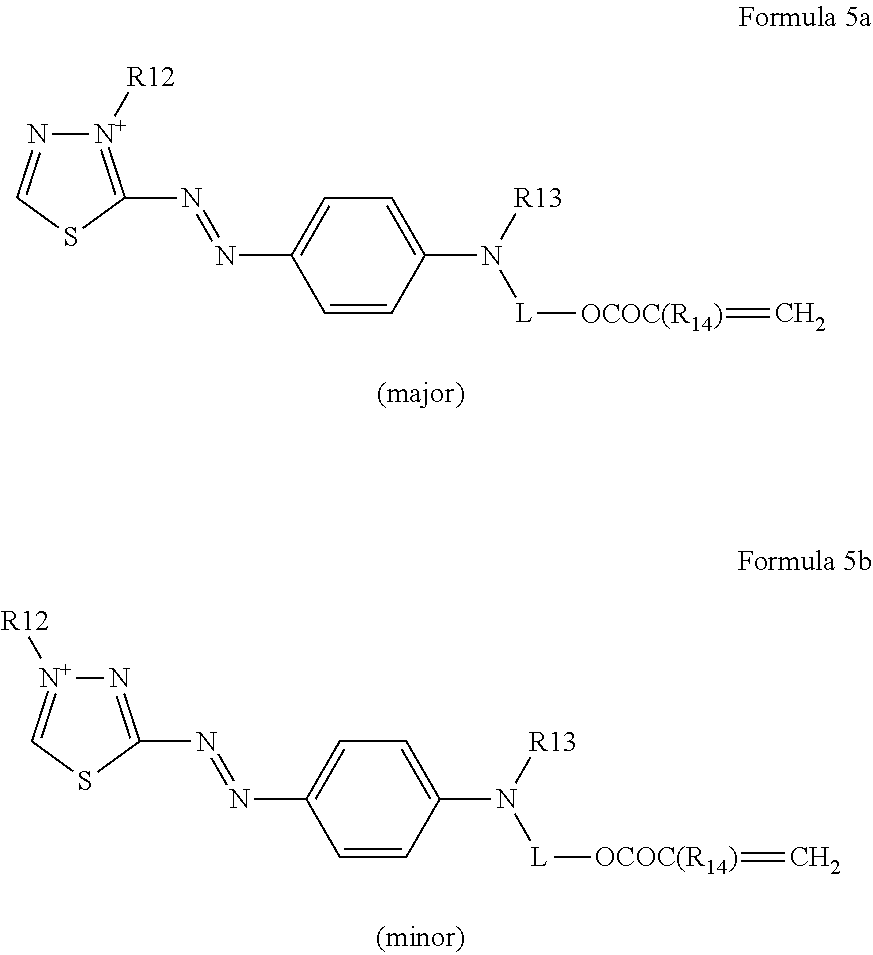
[N+]1([R12])=C(N=NC2=CC=C(N([R13])[L][OCOC(R14)]=C)C=C2)SC=N1.N1=C(N=NC2=CC=C(N([R13])[L][OCOC(R14)]=C)C=C2)SC=[N+]1[R12]
